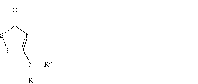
S1C(N([R])[R])=NC(=O)S1
